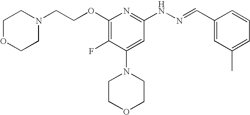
N1(CCOC2=C(F)C(N3CCOCC3)=CC(NN=CC3=CC(C)=CC=C3)=N2)CCOCC1
